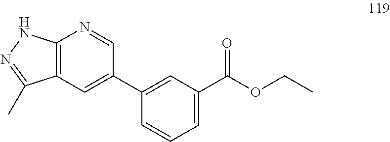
C12=C(C=C(C3=CC(C(OCC)=O)=CC=C3)C=N1)C(C)=NN2
